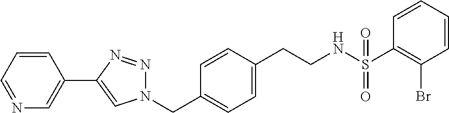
N1=CC=CC(C2=CN(CC3=CC=C(CCNS(C4=C(Br)C=CC=C4)(=O)=O)C=C3)N=N2)=C1
